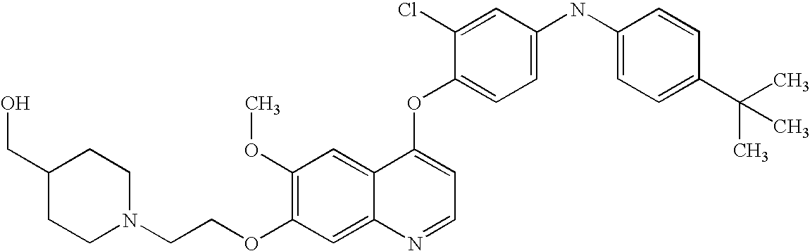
N1(CCOC2=C(OC)C=C3C(=C2)N=CC=C3OC2=CC=C(NC3=CC=C(C(C)(C)C)C=C3)C=C2Cl)CCC(CO)CC1
